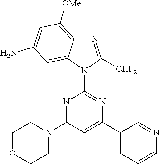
N1(C2=NC(C3=CC=CN=C3)=CC(N3CCOCC3)=N2)C([CHF2])=NC2=C([OMe])C=C(N)C=C12
